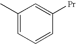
C1(C)=CC=CC([Pr])=C1
